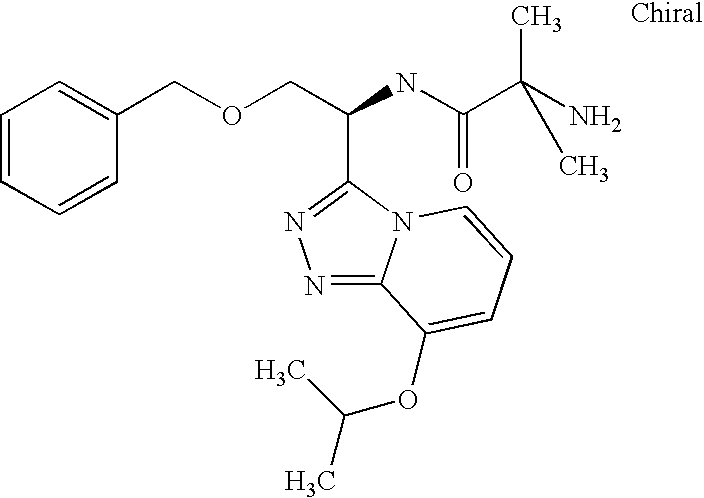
C(COCC1=CC=CC=C1)(NC(C(N)(C)C)=O)C1=NN=C2N1C=CC=C2OC(C)C
